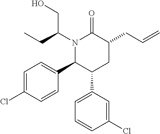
C1=C(Cl)C=CC(C2C(C3=CC=CC(Cl)=C3)CC(CC=C)C(=O)N2C(CC)CO)=C1
